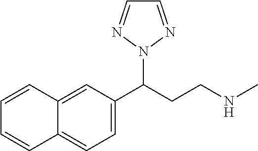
C12=CC(C(CCNC)N3N=CC=N3)=CC=C1C=CC=C2
